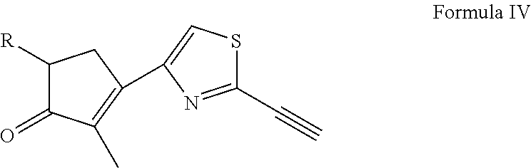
C1([R])C(=O)C(C)=C(C2=CSC(C#C)=N2)C1
